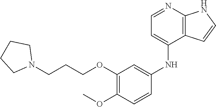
N(C1=CC(OCCCN2CCCC2)=C(OC)C=C1)C1=CC=NC2=C1C=CN2
